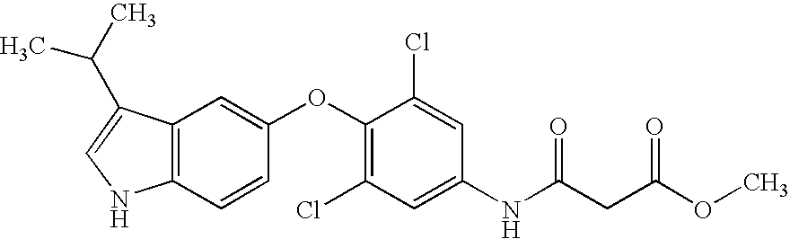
C12=C(C(C(C)C)=CN1)C=C(OC1=C(Cl)C=C(NC(CC(OC)=O)=O)C=C1Cl)C=C2
